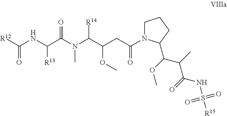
[R12]C(NC(C(N(C(C(CC(=O)N1CCCC1C(C(C(NS(=O)(=O)[R15])=O)C)OC)OC)[R14])C)=O)[R13])=O
